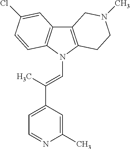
C12=C(N(C=C(C3=CC=NC(C)=C3)C)C3=C1C=C(Cl)C=C3)CCN(C)C2
